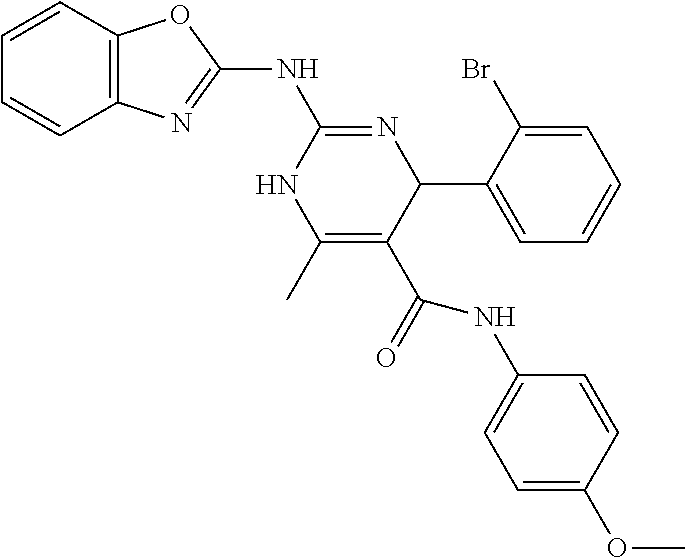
C1=CC2=C(C=C1)N=C(NC1=NC(C3=CC=CC=C3Br)C(C(=O)NC3=CC=C(OC)C=C3)=C(C)N1)O2
